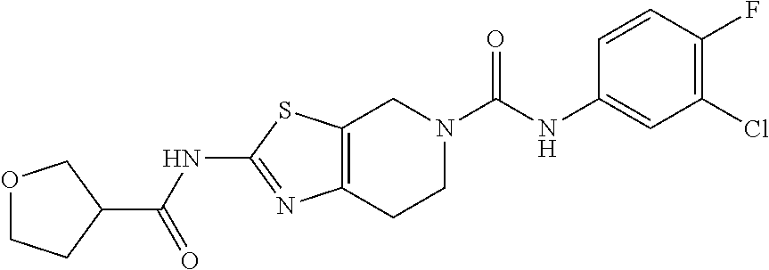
C12=C(CCN(C(NC3=CC(Cl)=C(F)C=C3)=O)C1)N=C(NC(C1COCC1)=O)S2
